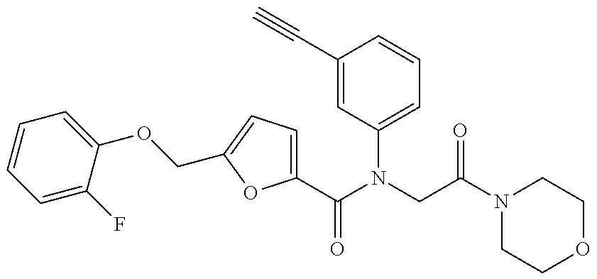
C1(C(N(CC(N2CCOCC2)=O)C2=CC=CC(C#C)=C2)=O)=CC=C(COC2=CC=CC=C2F)O1
